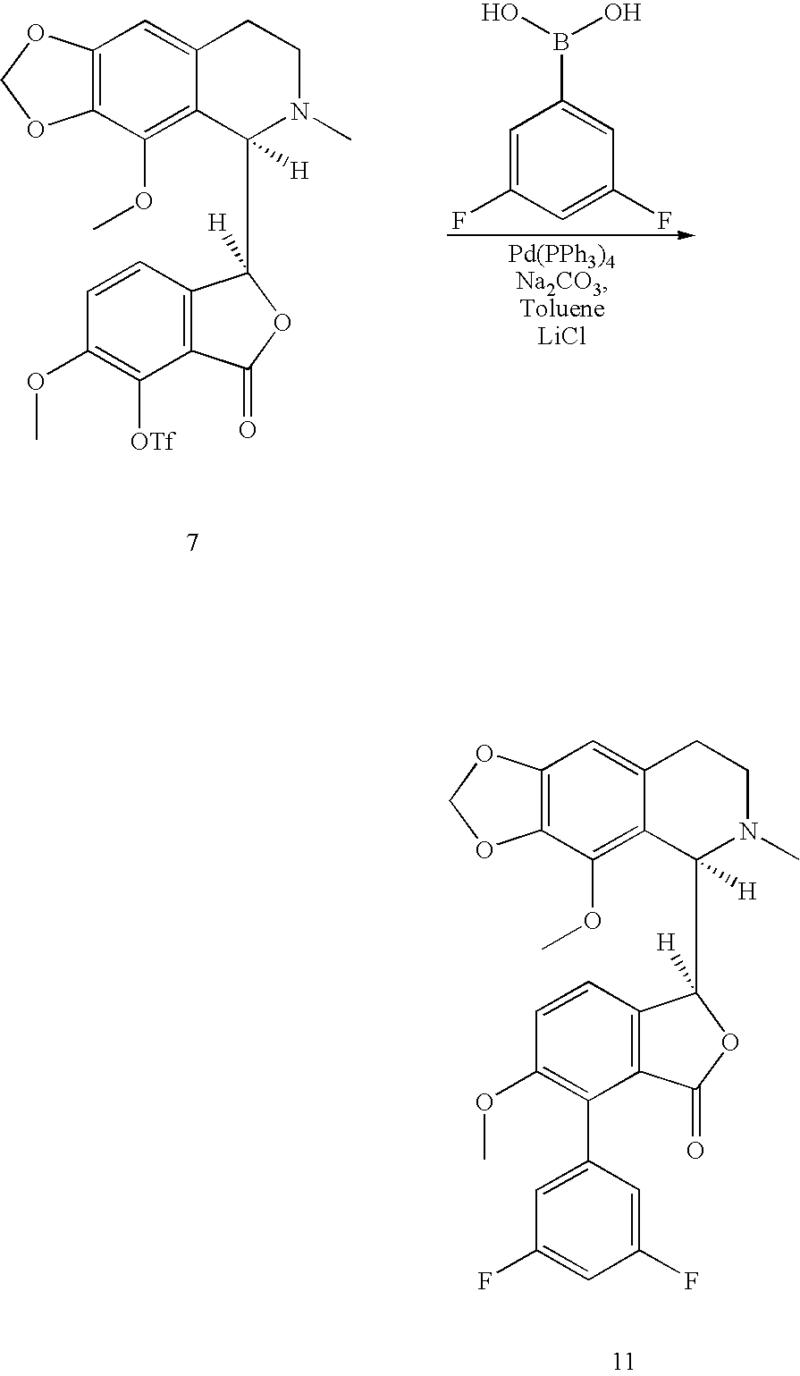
C12=C(C(OC)=C3C(=C1)CCN(C)C3([H])C1([H])C3=C(C([OTf])=C(OC)C=C3)C(=O)O1)OCO2.C1=C(F)C=C(F)C=C1B(O)O.C12=C(C(OC)=C3C(=C1)CCN(C)C3([H])C1([H])C3=C(C(C4=CC(F)=CC(F)=C4)=C(OC)C=C3)C(=O)O1)OCO2
